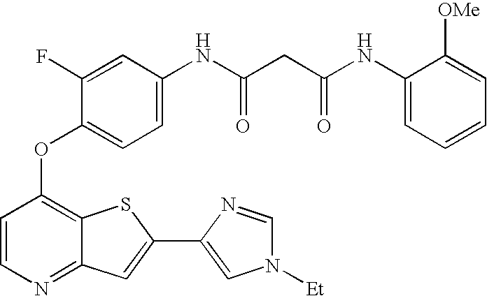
C1=CN=C2C(=C1OC1=CC=C(NC(CC(NC3=CC=CC=C3[OMe])=O)=O)C=C1F)SC(C1=CN([Et])C=N1)=C2
